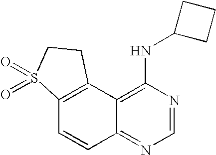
C12=C(C3=C(NC4CCC4)N=CN=C3C=C1)CCS2(=O)=O
